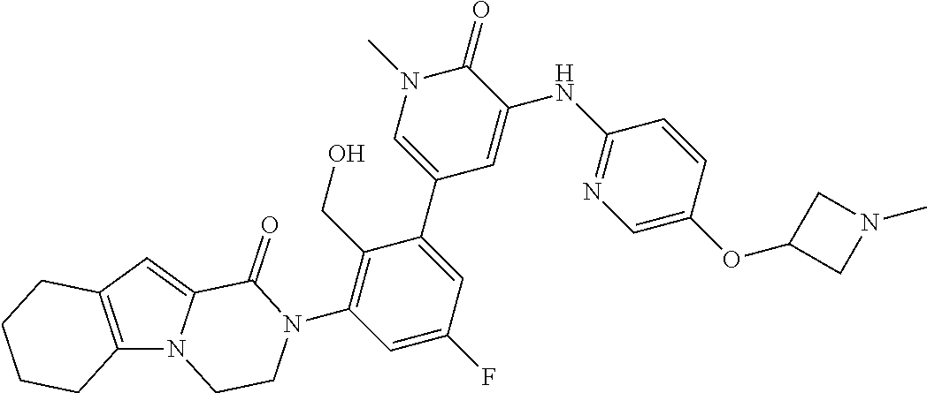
C12=C(N3C(=C1)C(=O)N(C1=C(CO)C(C4=CN(C)C(=O)C(NC5=NC=C(OC6CN(C)C6)C=C5)=C4)=CC(F)=C1)CC3)CCCC2
